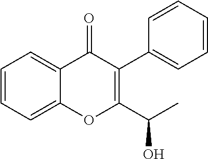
C1=CC=C2C(=C1)C(=O)C(C1=CC=CC=C1)=C(C(C)O)O2
